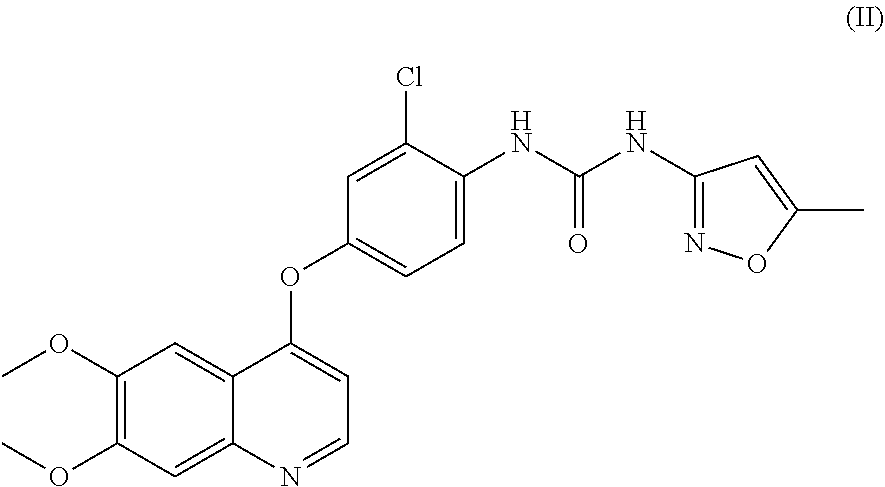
C1(OC)=C(OC)C=C2C(=C1)C(OC1=CC=C(NC(=O)NC3=NOC(C)=C3)C(Cl)=C1)=CC=N2
